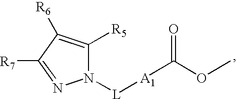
COC(=O)[A1][L]N1C([R5])=C([R6])C([R7])=N1
